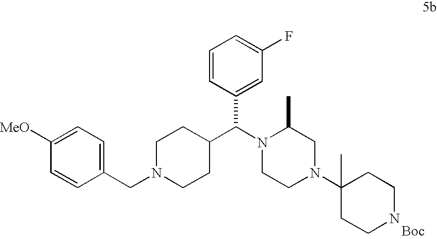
C1=C([MeO])C=CC(CN2CCC(C(N3CCN(C4(C)CCNCC4)CC3C)C3=CC(F)=CC=C3)CC2)=C1
